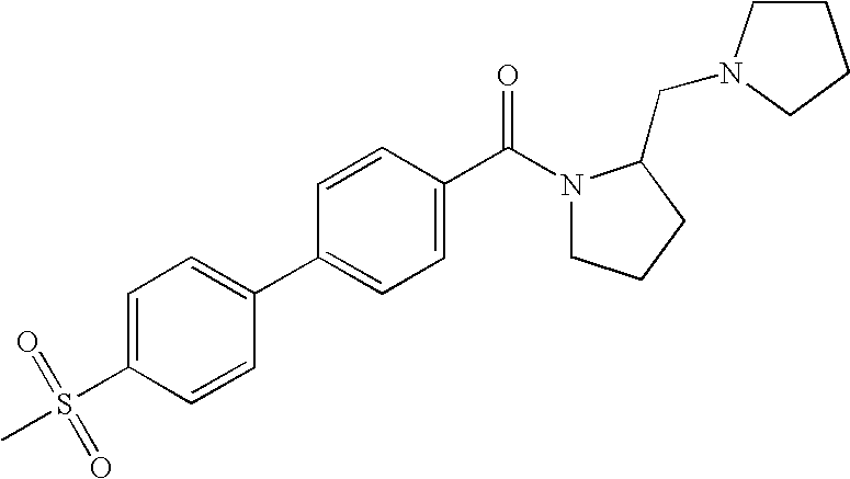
C1=C(S(=O)(=O)C)C=CC(C2=CC=C(C(N3CCCC3CN3CCCC3)=O)C=C2)=C1
